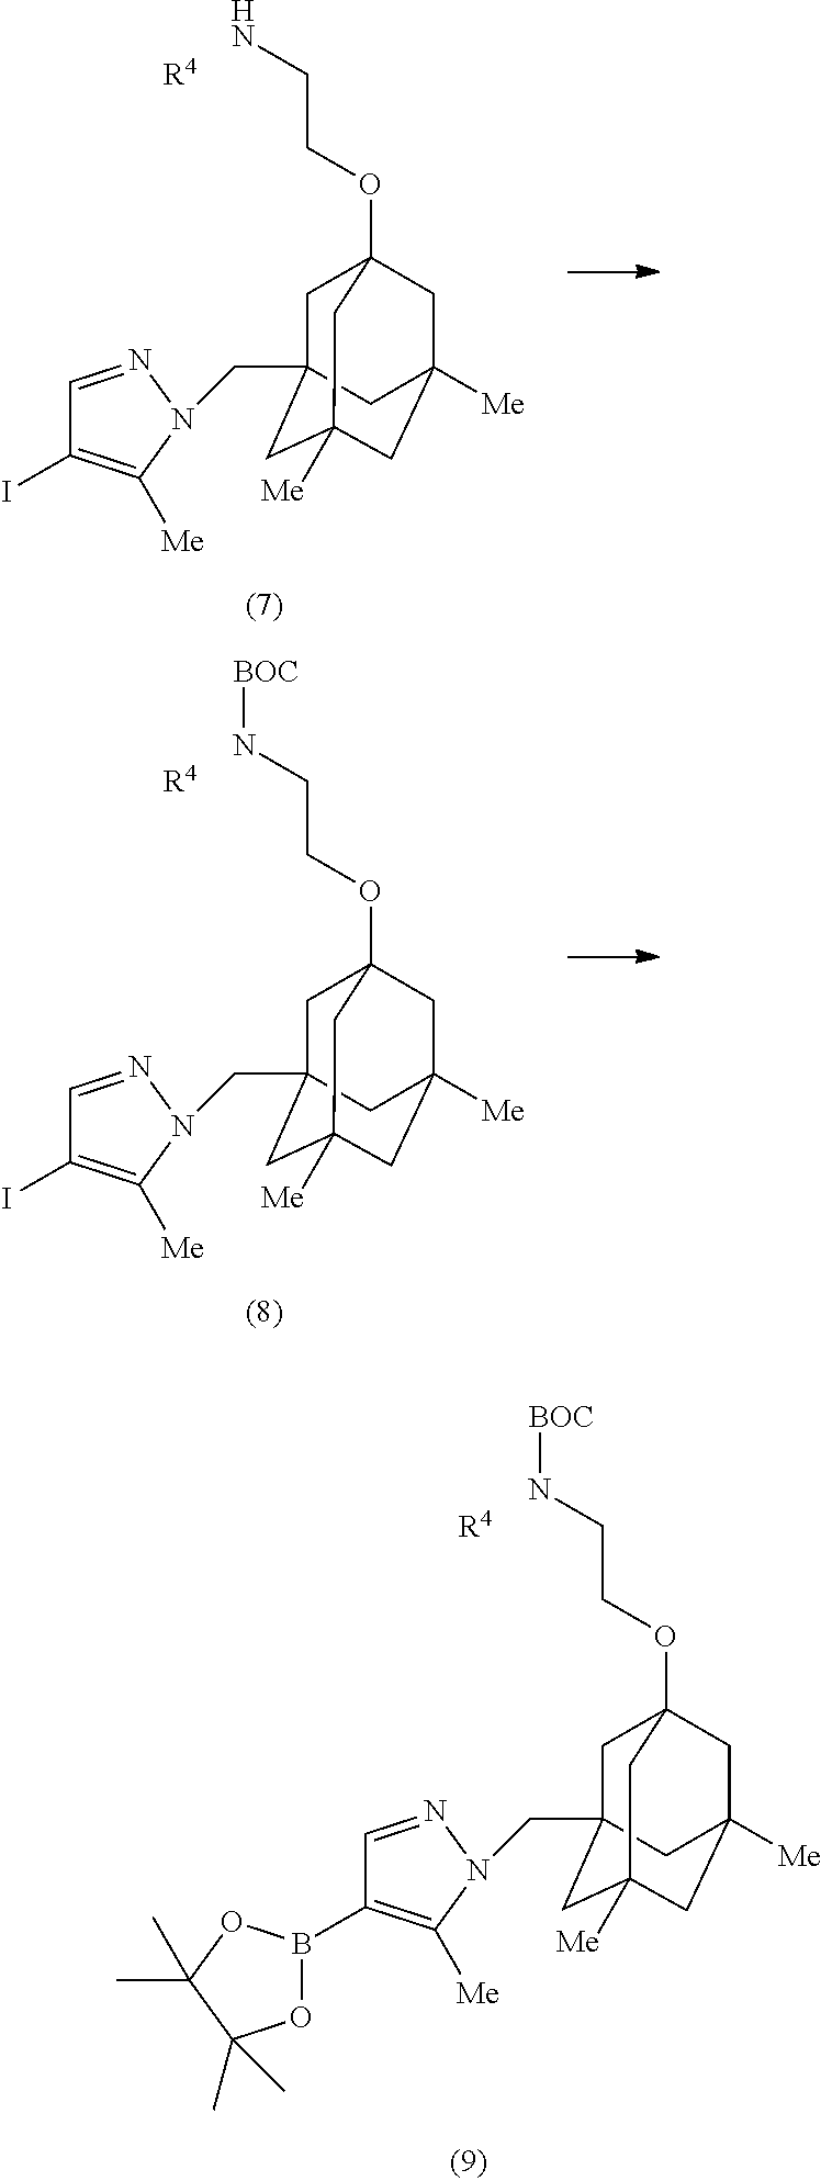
C1C2(CN3C([Me])=C(I)C=N3)CC3([Me])CC([Me])(CC1(OCCN)C3)C2.[R4].C1C2(CN3C([Me])=C(I)C=N3)CC3([Me])CC([Me])(CC1(OCCN[BOC])C3)C2.[R4].[R4].C1C2(CN3C([Me])=C(B4OC(C)(C)C(C)(C)O4)C=N3)CC3([Me])CC([Me])(CC1(OCCN[BOC])C3)C2
